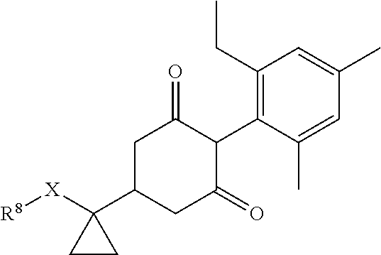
C1(CC)=C(C2C(=O)CC(C3([X][R8])CC3)CC2=O)C(C)=CC(C)=C1
